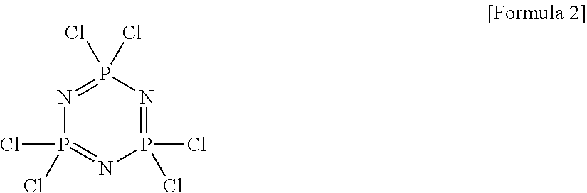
N1=P(Cl)(Cl)N=P(Cl)(Cl)N=P1(Cl)Cl
